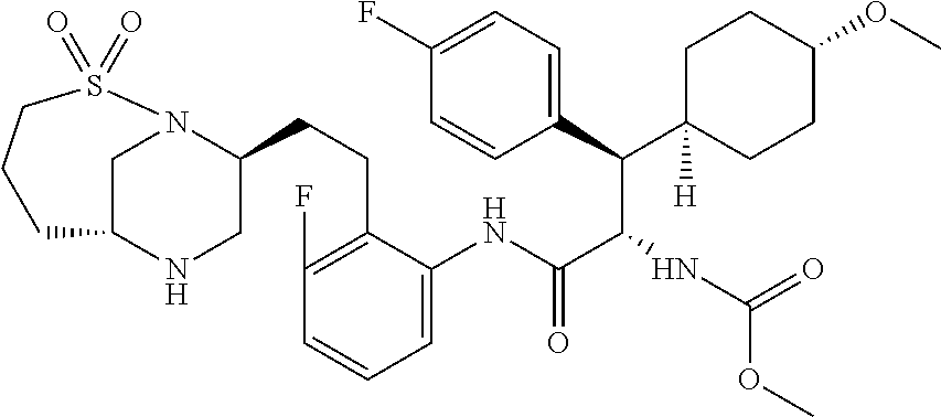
C1C2NCC(CCC3=C(F)C=CC=C3NC(C(NC(=O)OC)C(C3=CC=C(F)C=C3)C3([H])CCC(OC)CC3)=O)N1S(=O)(=O)CCC2
